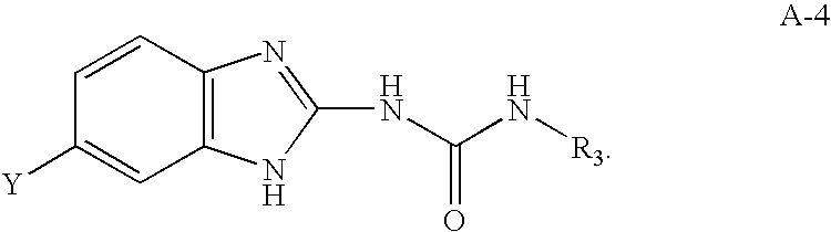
C12=C(N=C(NC(N[R3])=O)N1)C=CC([Y])=C2
